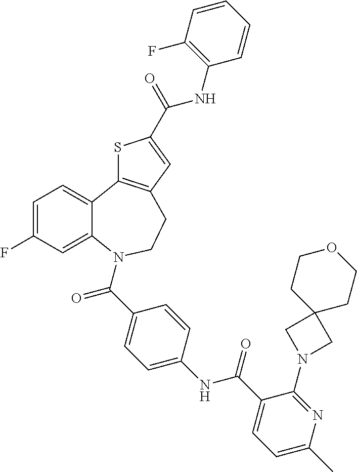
C1=C(F)C=C2C(=C1)C1=C(CCN2C(C2=CC=C(NC(C3=CC=C(C)N=C3N3CC4(C3)CCOCC4)=O)C=C2)=O)C=C(C(=O)NC2=C(F)C=CC=C2)S1
